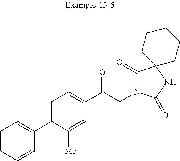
C1=CC=CC(C2=CC=C(C(CN3C(=O)C4(NC3=O)CCCCC4)=O)C=C2[Me])=C1
